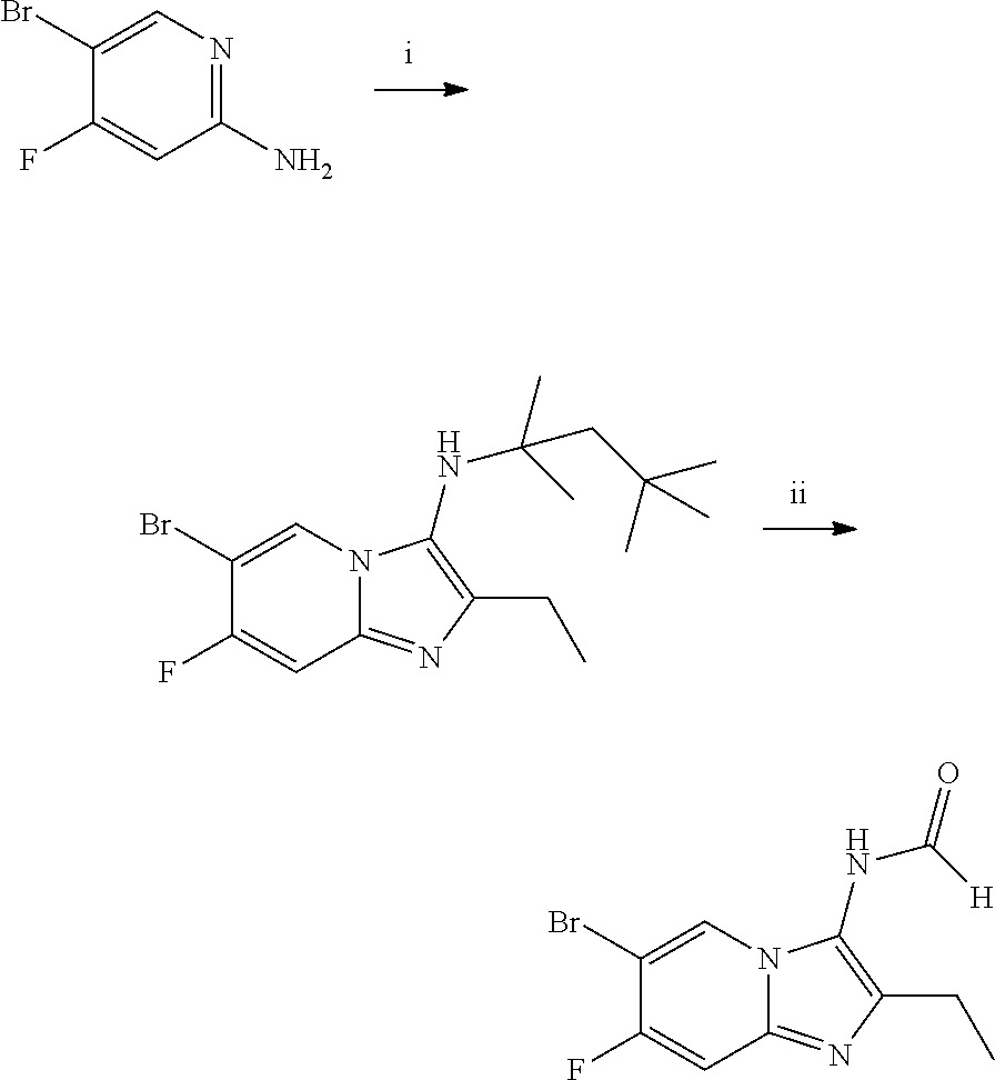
C1(F)=CC(N)=NC=C1Br.C1(Br)=CN2C(=NC(CC)=C2NC(C)(C)CC(C)(C)C)C=C1F.C1(Br)=CN2C(=NC(CC)=C2NC([H])=O)C=C1F
